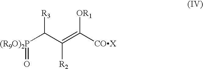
[(R9O)2P](C(C(=C([COX])[OR1])[R2])[R3])=O
